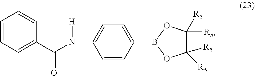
C1=CC=C(C(N([H])C2=CC=C(B3OC([R5])([R5])C([R5])([R5])O3)C=C2)=O)C=C1
